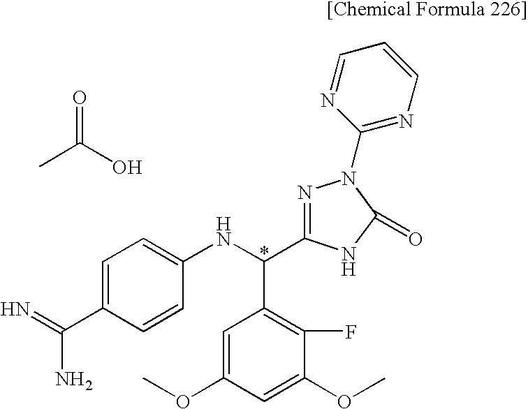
CC(O)=O.C1=C(C(=N)N)C=CC(NC(C2=C(F)C(OC)=CC(OC)=C2)C2=NN(C3=NC=CC=N3)C(=O)N2)=C1
